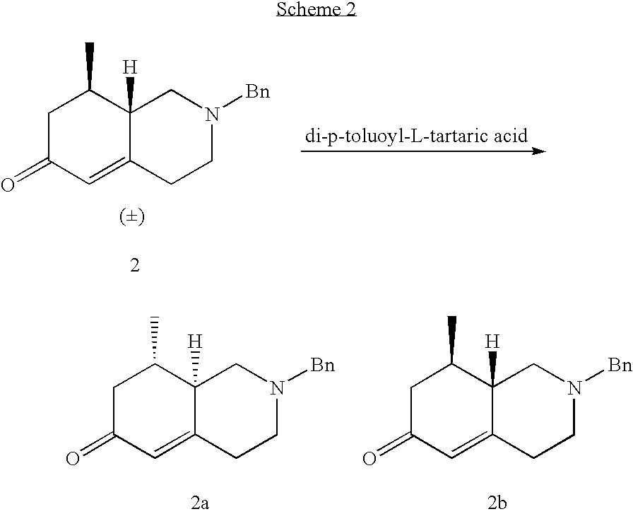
C1C(=O)C=C2C([H])(C1C)CN([Bn])CC2.C1C(=O)C=C2C([H])(C1C)CN([Bn])CC2.C1C(=O)C=C2C([H])(C1C)CN([Bn])CC2
